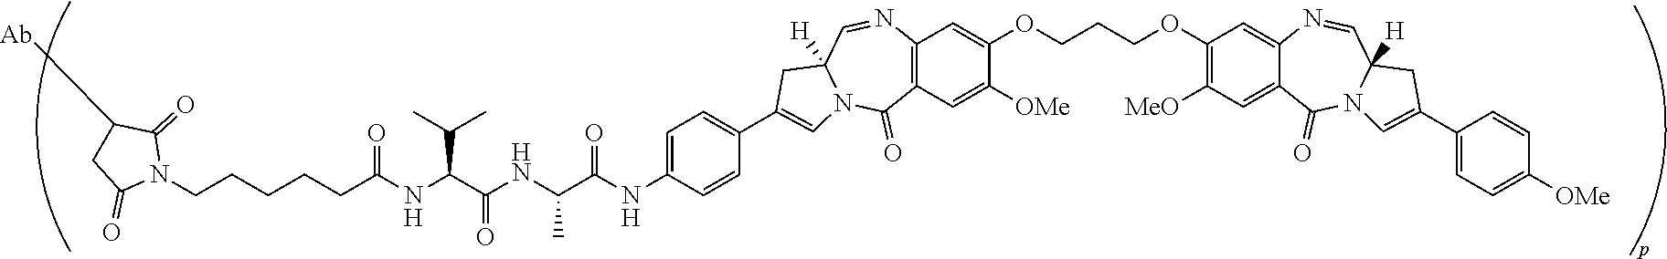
C12=C(C=C([OMe])C(OCCCOC3=C([MeO])C=C4C(=C3)N=CC3([H])N(C4=O)C=C(C4=CC=C([OMe])C=C4)C3)=C1)C(=O)N1C([H])(C=N2)CC(C2=CC=C(NC(C(NC(C(NC(CCCCCN3C(=O)C([Ab])CC3=O)=O)C(C)C)=O)C)=O)C=C2)=C1
